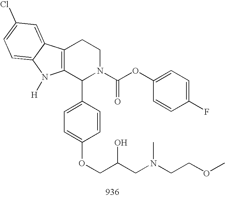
C12=C(C(C3=CC=C(OCC(CN(C)CCOC)O)C=C3)N(C(OC3=CC=C(F)C=C3)=O)CC1)N([H])C1=CC=C(Cl)C=C21
